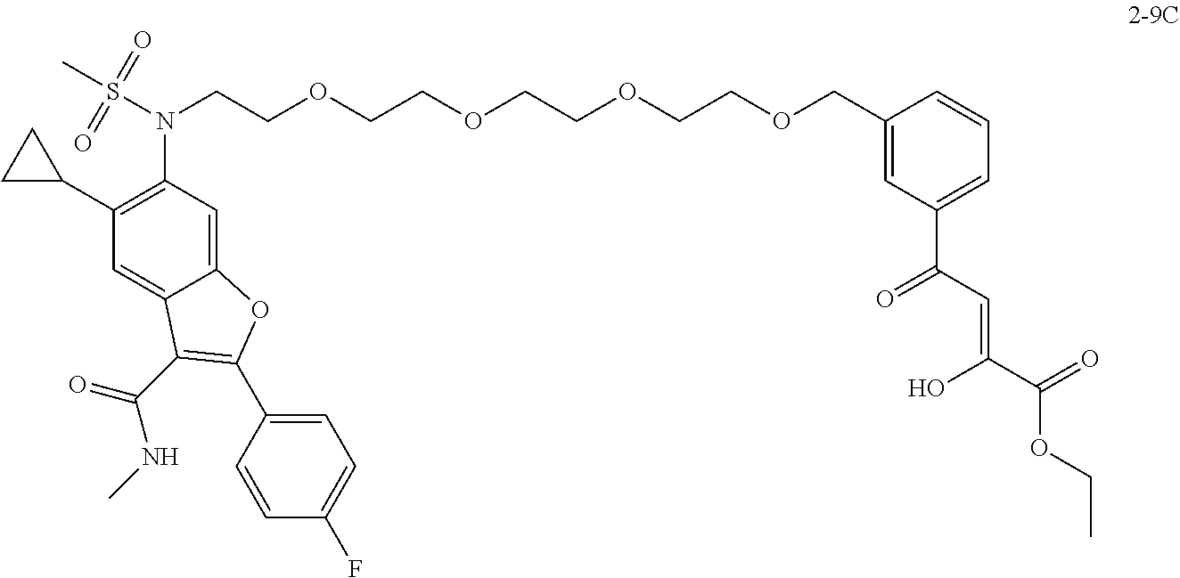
C12=CC(N(S(C)(=O)=O)CCOCCOCCOCCOCC3=CC(C(C=C(C(=O)OCC)O)=O)=CC=C3)=C(C3CC3)C=C1C(C(=O)NC)=C(C1=CC=C(F)C=C1)O2
